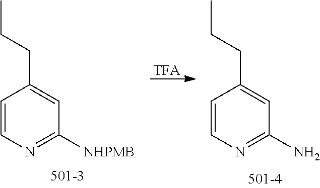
[TFA].C1=CN=C(N)C=C1CCC.C1=CN=C([NHPMB])C=C1CCC
